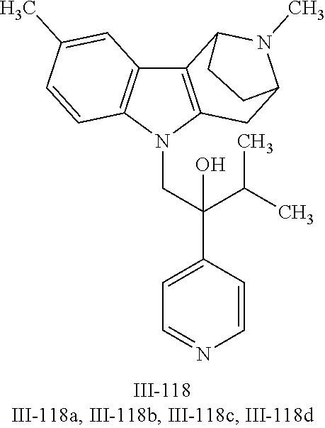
N1(CC(C2=CC=NC=C2)(C(C)C)O)C2=C(C3=C1C=CC(C)=C3)C1N(C)C(C2)CC1
